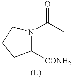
N1(C(C)=O)CCCC1[CONH2]
